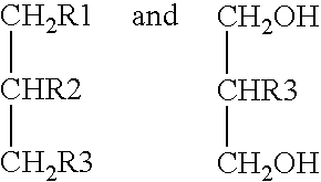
[CH2R1][CHR2][CH2R3].[CH2OH][CHR3][CH2OH]
